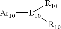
[L10]([R10])([R10])[Ar10]
